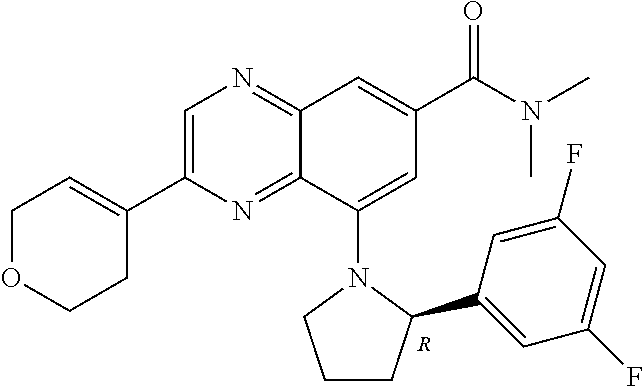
C1(C2=CCOCC2)=CN=C2C(=N1)C(N1CCCC1C1=CC(F)=CC(F)=C1)=CC(C(N(C)C)=O)=C2.[R]
